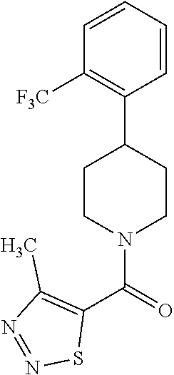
C1(C(=O)N2CCC(C3=C([F3C])C=CC=C3)CC2)=C(C)N=NS1
